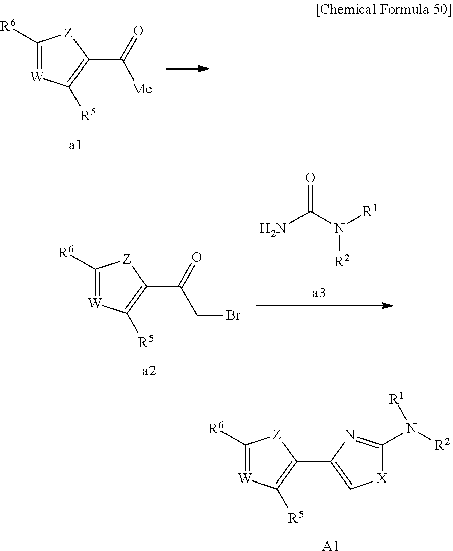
C1([R6])=[W]C([R5])=C(C([Me])=O)[Z]1.NC(N([R1])[R2])=O.C1([R6])=[W]C([R5])=C(C(CBr)=O)[Z]1.C1([R6])=[W]C([R5])=C(C2=C[X]C(N([R2])[R1])=N2)[Z]1.[A1]
